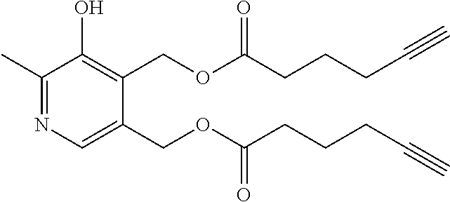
C1(C)=NC=C(COC(CCCC#C)=O)C(COC(CCCC#C)=O)=C1O
